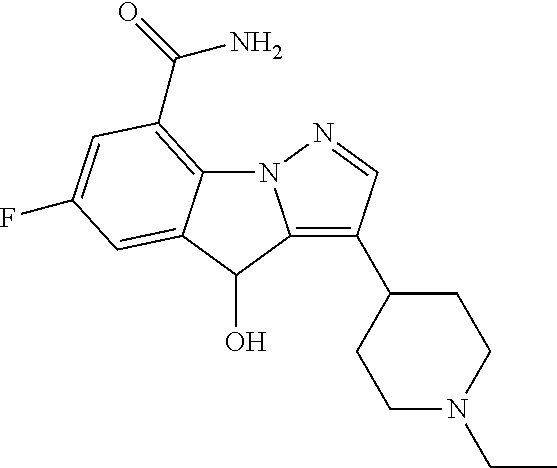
N12C3=C(C(=O)N)C=C(F)C=C3C(O)C1=C(C1CCN(CC)CC1)C=N2
